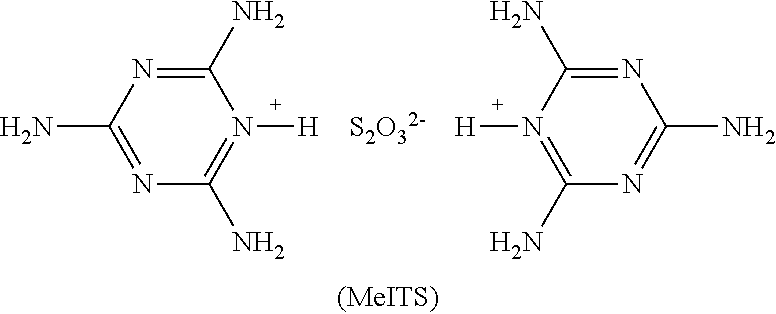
C1(N)=NC(N)=NC(N)=N1[H].[S2O32-].N1=C(N)N([H])=C(N)N=C1N
